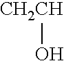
[CH2CH]O
